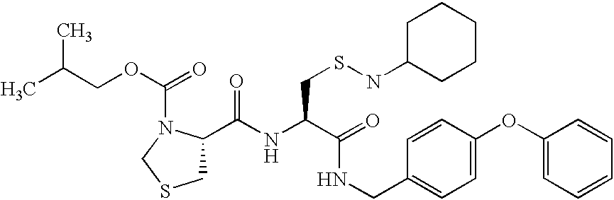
C(NC(C(=O)NCC1=CC=C(OC2=CC=CC=C2)C=C1)CSNC1CCCCC1)(=O)C1CSCN1C(OCC(C)C)=O
